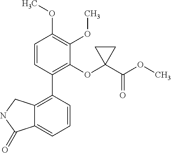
C12=C(C3=C(OC4(C(OC)=O)CC4)C(OC)=C(OC)C=C3)C=CC=C1C(=O)NC2
